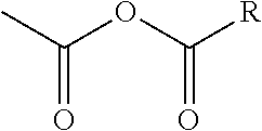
C(OC(=O)[R])(=O)C
